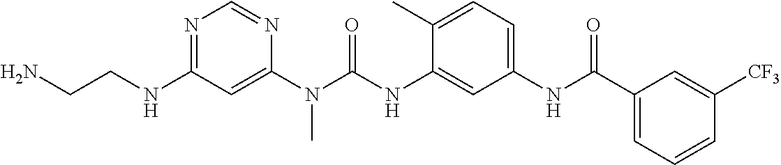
C(NC1=NC=NC(N(C(NC2=CC(NC(C3=CC=CC([CF3])=C3)=O)=CC=C2C)=O)C)=C1)CN
